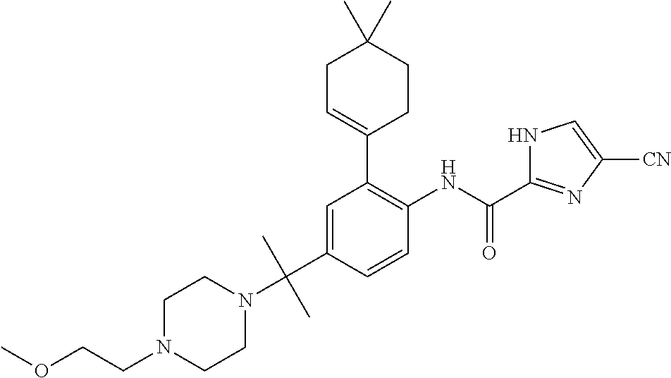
C1=C(C(N2CCN(CCOC)CC2)(C)C)C=CC(NC(C2=NC([CN])=CN2)=O)=C1C1=CCC(C)(C)CC1
